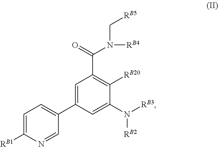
C1=C(C2=CC=C([RB1])N=C2)C=C(N([RB3])[RB2])C([RB20])=C1C(=O)N(C[RB5])[RB4]
